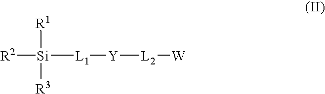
[R2][Si]([L1][Y][L2][W])([R1])[R3]
